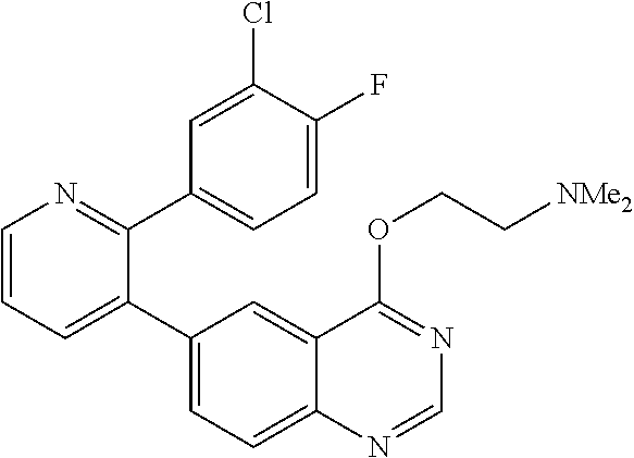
C1=CN=C(C2=CC=C(F)C(Cl)=C2)C(C2=CC=C3C(=C2)C(OCC[NMe2])=NC=N3)=C1
